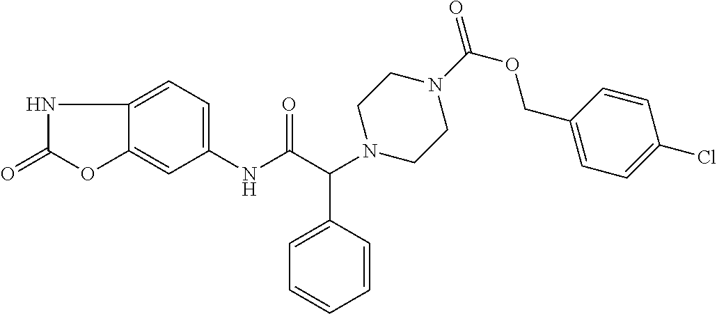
N1C(=O)OC2=CC(NC(C(C3=CC=CC=C3)N3CCN(C(OCC4=CC=C(Cl)C=C4)=O)CC3)=O)=CC=C12
